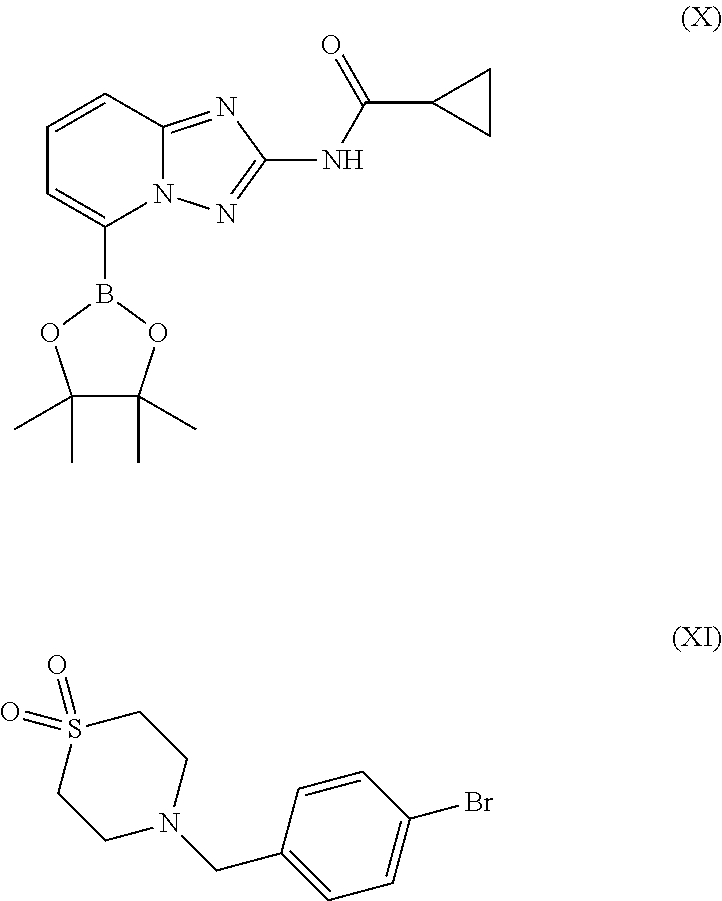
C1=CC2=NC(NC(C3CC3)=O)=NN2C(B2OC(C)(C)C(C)(C)O2)=C1.S1(=O)(=O)CCN(CC2=CC=C(Br)C=C2)CC1
